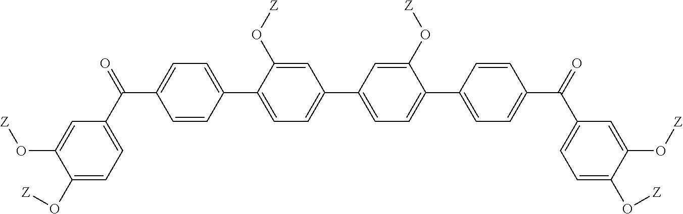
C1=CC(C2=CC=C(C3=CC=C(C4=CC=C(C(=O)C5=CC=C(O[Z])C(O[Z])=C5)C=C4)C(O[Z])=C3)C=C2O[Z])=CC=C1C(C1=CC=C(O[Z])C(O[Z])=C1)=O
